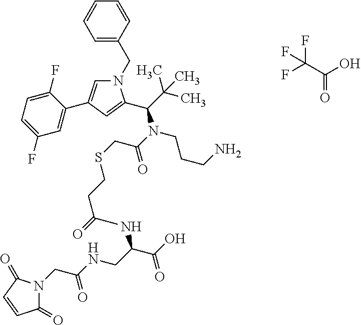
N1(CC2=CC=CC=C2)C=C(C2=CC(F)=CC=C2F)C=C1C(C(C)(C)C)N(C(=O)CSCCC(NC(CNC(=O)CN1C(=O)C=CC1=O)C(=O)O)=O)CCCN.FC(F)(C(O)=O)F
